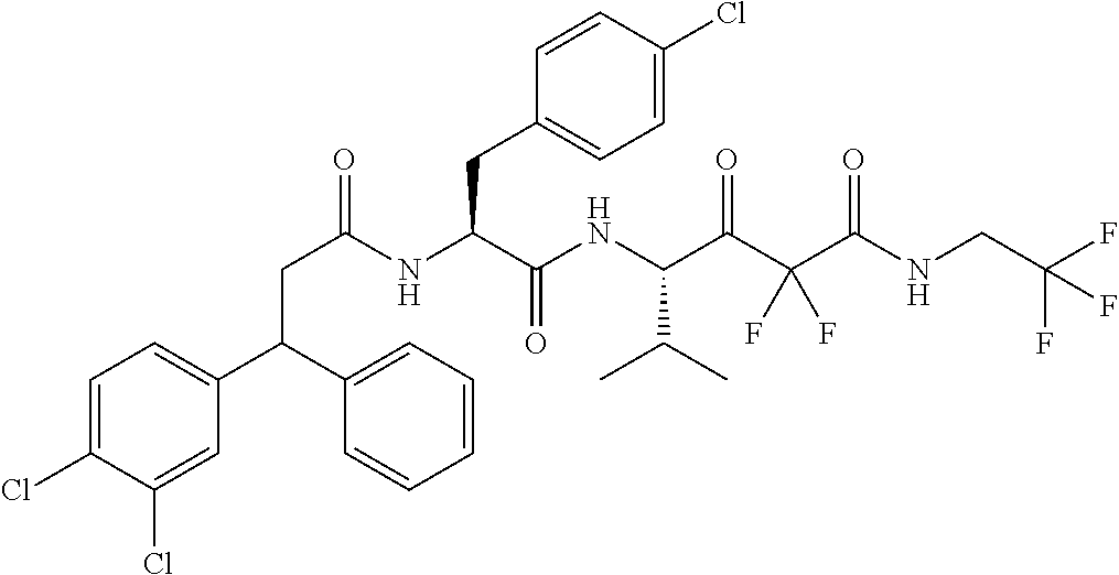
C(C(NC(C(NC(C(C(C(NCC(F)(F)F)=O)(F)F)=O)C(C)C)=O)CC1=CC=C(Cl)C=C1)=O)C(C1=CC=C(Cl)C(Cl)=C1)C1=CC=CC=C1
